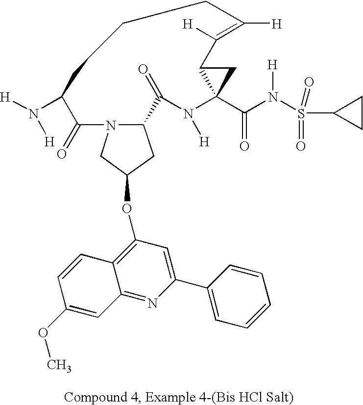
C12CC(OC3=C4C(=NC(C5=CC=CC=C5)=C3)C=C(OC)C=C4)CN1C(=O)C(N([H])[H])CCCC([H])=C([H])C1C(C(N(S(C3CC3)(=O)=O)[H])=O)(N([H])C2=O)C1
